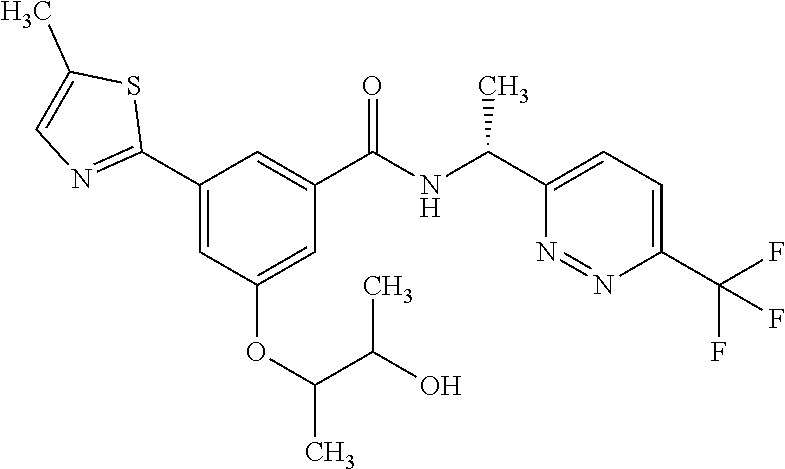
C1(C2=NC=C(C)S2)=CC(OC(C)C(O)C)=CC(C(NC(C2=CC=C(C(F)(F)F)N=N2)C)=O)=C1
